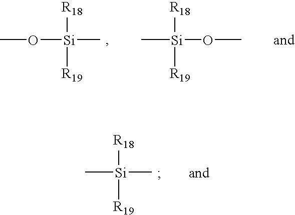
C[Si](C)([R18])[R19].CO[Si](C)([R18])[R19].C[Si](OC)([R18])[R19]
